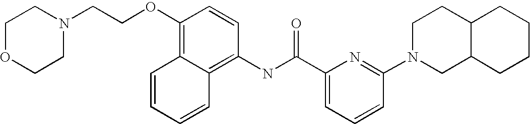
C1OCCN(CCOC2=C3C(=C(NC(C4=CC=CC(N5CC6C(CC5)CCCC6)=N4)=O)C=C2)C=CC=C3)C1
